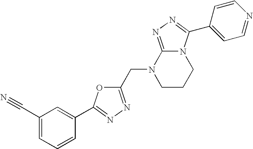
C1(C#N)=CC=CC(C2=NN=C(CN3CCCN4C3=NN=C4C3=CC=NC=C3)O2)=C1
